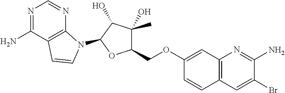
N1=C(N)C2=C(N=C1)N(C1C(O)C(O)(C)C(COC3=CC4=C(C=C3)C=C(Br)C(N)=N4)O1)C=C2
